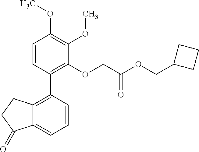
C12=C(C3=C(OCC(OCC4CCC4)=O)C(OC)=C(OC)C=C3)C=CC=C1C(=O)CC2
